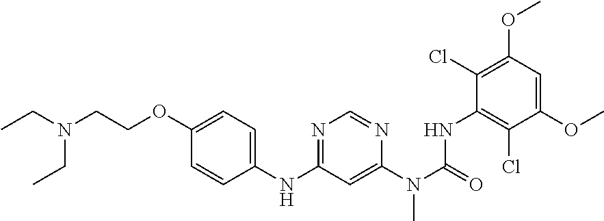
C1=CC(NC2=NC=NC(N(C(=O)NC3=C(Cl)C(OC)=CC(OC)=C3Cl)C)=C2)=CC=C1OCCN(CC)CC
